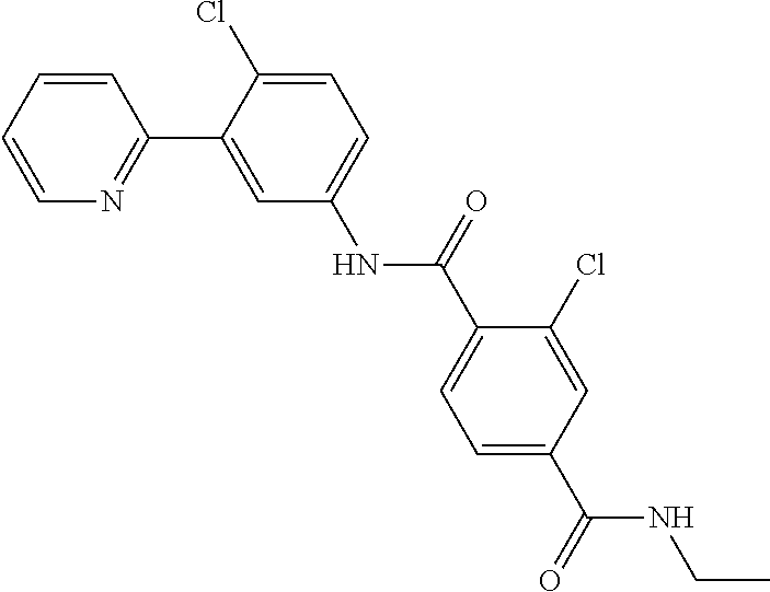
C1=CC=CN=C1C1=CC(NC(C2=CC=C(C(=O)NCC)C=C2Cl)=O)=CC=C1Cl
